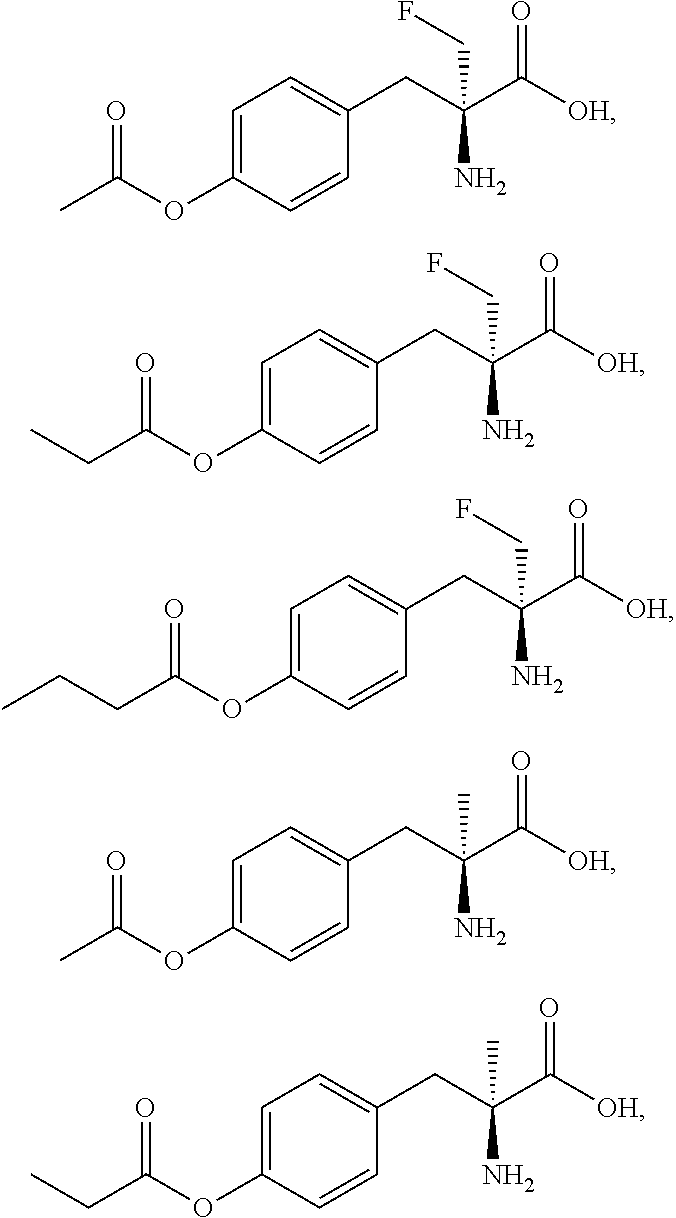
C1=C(OC(C)=O)C=CC(CC(C([OH])=O)(N)CF)=C1.C1=C(OC(CC)=O)C=CC(CC(C([OH])=O)(N)CF)=C1.C1=C(OC(CCC)=O)C=CC(CC(C([OH])=O)(N)CF)=C1.C1=C(OC(C)=O)C=CC(CC(C([OH])=O)(N)C)=C1.C1=C(OC(CC)=O)C=CC(CC(C([OH])=O)(N)C)=C1
